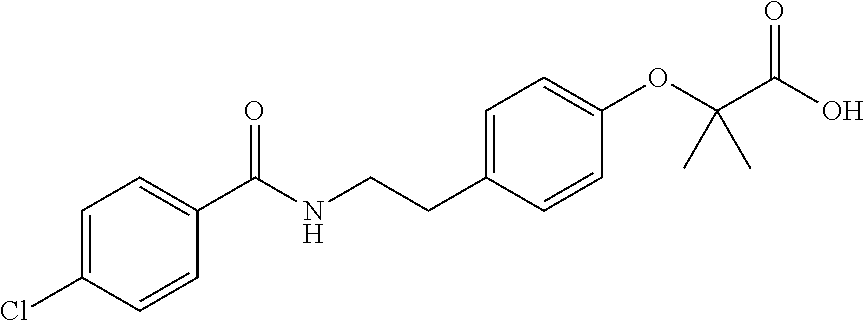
C1=C(Cl)C=CC(C(NCCC2=CC=C(OC(C(O)=O)(C)C)C=C2)=O)=C1
